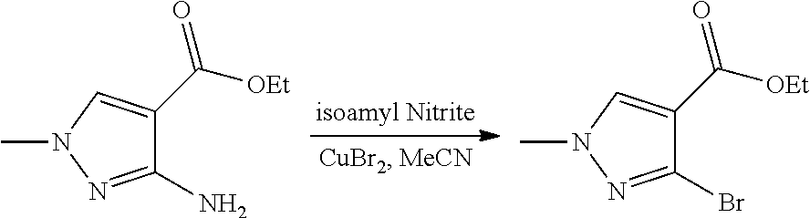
C1(N)=NN(C)C=C1C([OEt])=O.C1(Br)=NN(C)C=C1C([OEt])=O
